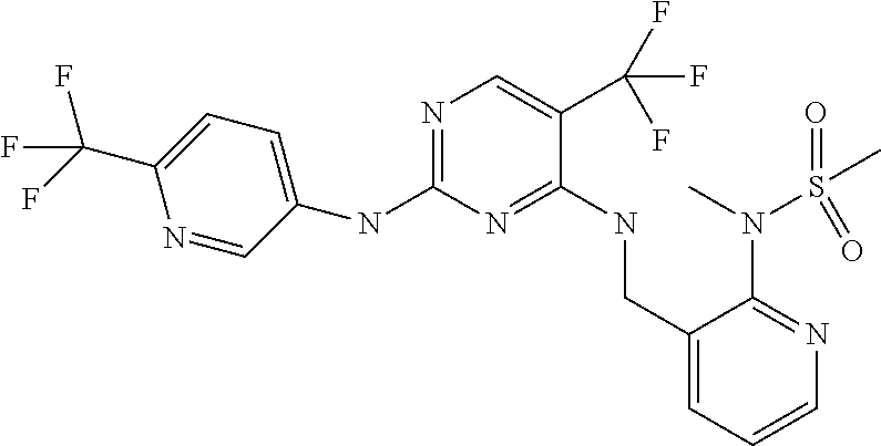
N(C1=NC=C(C(F)(F)F)C(NCC2=CC=CN=C2N(C)S(=O)(C)=O)=N1)C1=CC=C(C(F)(F)F)N=C1
